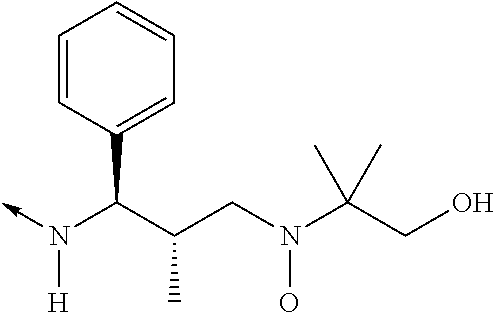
C(N(->C)[H])(C1=CC=CC=C1)C(CN(O)C(CO)(C)C)C
